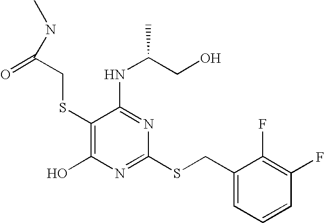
C1(SCC(NC)=O)=C(O)N=C(SCC2=CC=CC(F)=C2F)N=C1NC(CO)C
